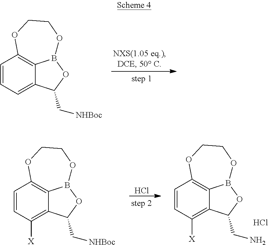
C1=CC=C2C3=C1OCCOB3OC2C[NHBoc].C1=CC([X])=C2C3=C1OCCOB3OC2C[NHBoc].Cl.C1=CC([X])=C2C3=C1OCCOB3OC2CN.Cl
